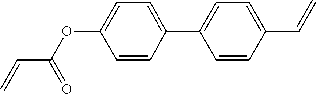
C1=CC(C2=CC=C(C=C)C=C2)=CC=C1OC(=O)C=C
